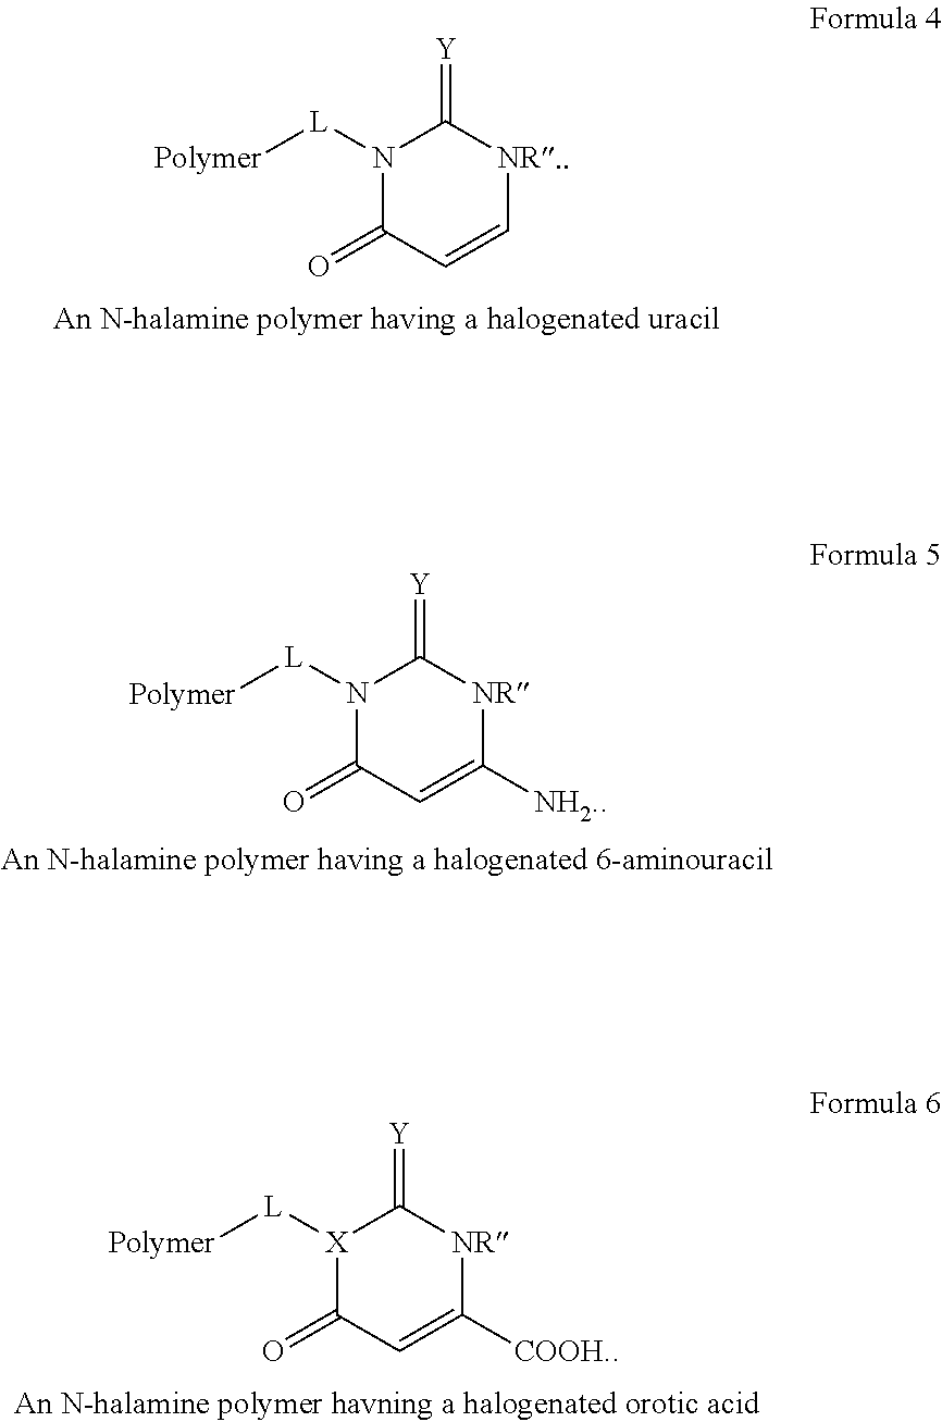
N1([L][Polymer])C(=O)C=C[NR.]C1=[Y].N1([L][Polymer])C(=O)C=C([NH2.])[NR]C1=[Y].[X]1([L][Polymer])C(=O)C=C([COOH.])[NR]C1=[Y]
